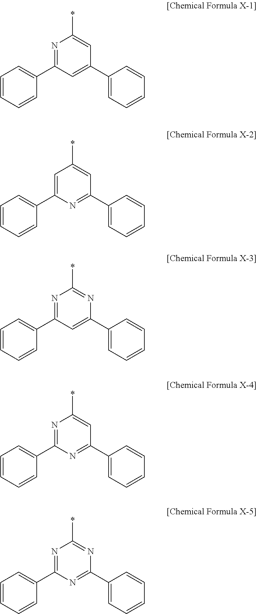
N1=C(C2=CC=CC=C2)C=C(C2=CC=CC=C2)C=C1*.C1=C(C2=CC=CC=C2)N=C(C2=CC=CC=C2)C=C1*.N1=C(C2=CC=CC=C2)C=C(C2=CC=CC=C2)N=C1*.N1=C(C2=CC=CC=C2)N=C(C2=CC=CC=C2)C=C1*.N1=C(C2=CC=CC=C2)N=C(C2=CC=CC=C2)N=C1*
